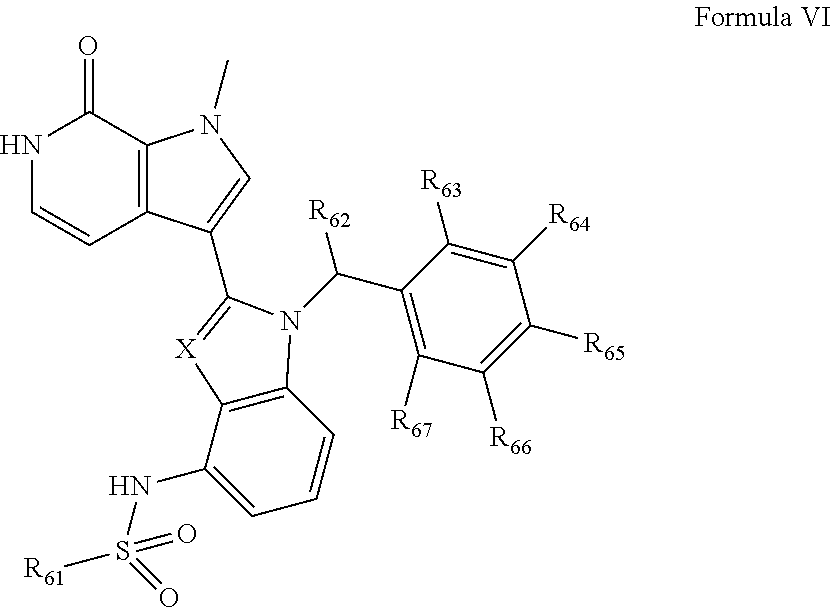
C1(=O)NC=CC2=C1N(C)C=C2C1=[X]C2=C(C=CC=C2NS([R61])(=O)=O)N1C([R62])C1=C([R67])C([R66])=C([R65])C([R64])=C1[R63]
